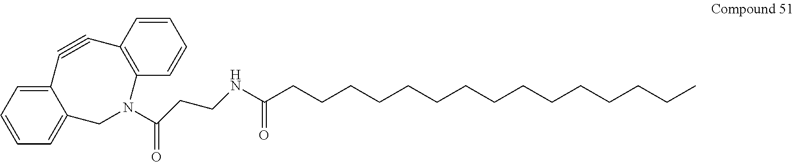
C12=CC=CC=C1CN(C(CCNC(CCCCCCCCCCCCCCC)=O)=O)C1=C(C#C2)C=CC=C1
